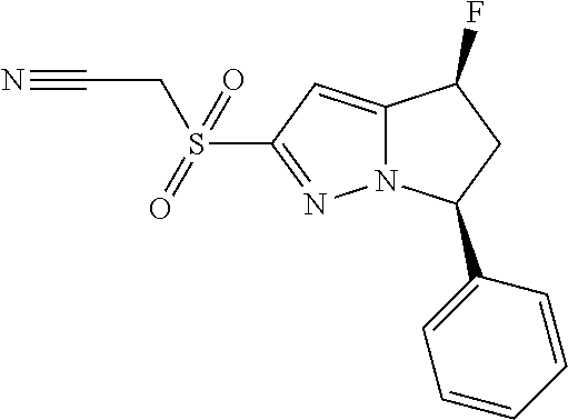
N12C(=CC(S(=O)(=O)CC#N)=N1)C(F)CC2C1=CC=CC=C1
